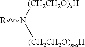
[R]N([(CH2CH2O)xH])C.[(CH2CH2O)n-xH]
